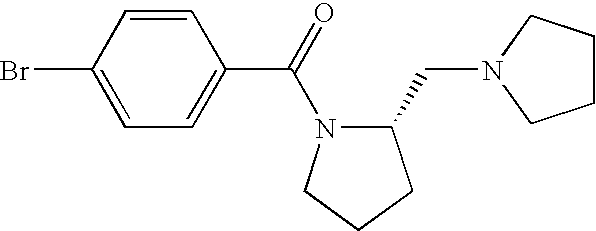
BrC1=CC=C(C(=O)N2C(CN3CCCC3)CCC2)C=C1
